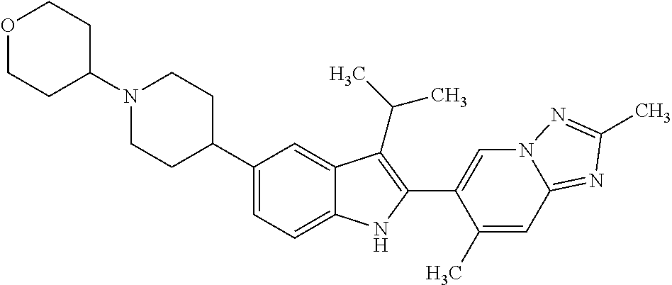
C1(N2CCC(C3=CC=C4C(=C3)C(C(C)C)=C(C3=CN5C(=NC(C)=N5)C=C3C)N4)CC2)CCOCC1
